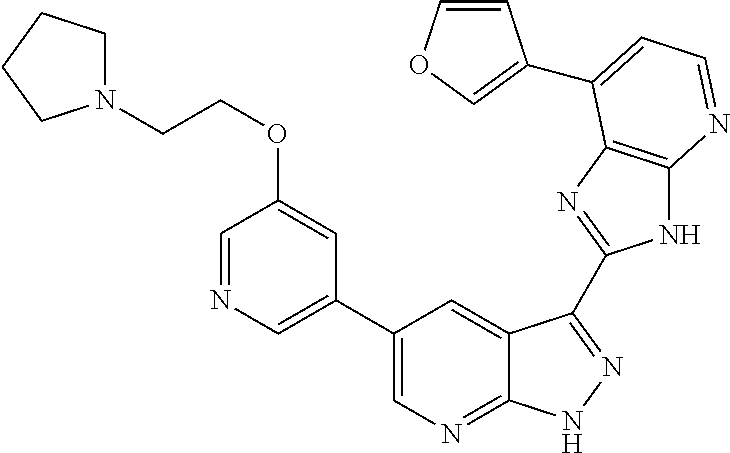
C1(C2=CN=CC(OCCN3CCCC3)=C2)=CN=C2C(=C1)C(C1=NC3=C(N1)N=CC=C3C1=COC=C1)=NN2
